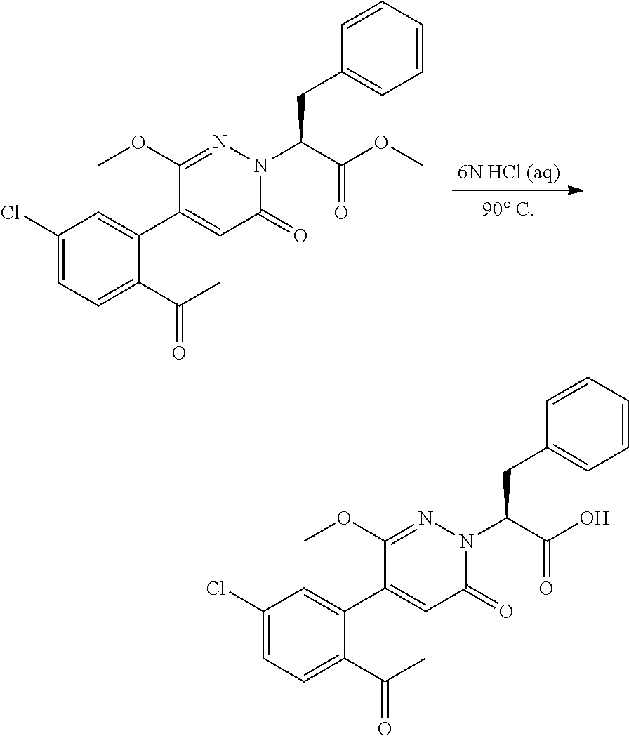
C1(Cl)=CC=C(C(C)=O)C(C2=CC(=O)N(C(CC3=CC=CC=C3)C(OC)=O)N=C2OC)=C1.C1(Cl)=CC=C(C(C)=O)C(C2=CC(=O)N(C(CC3=CC=CC=C3)C(O)=O)N=C2OC)=C1
